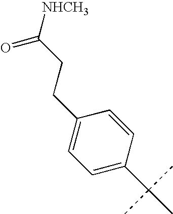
C(CC1=CC=C(C(C)(C)C)C=C1)C([NHCH3])=O
